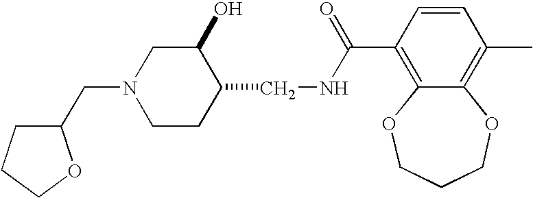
C1(CN2CCC(CNC(C3=C4C(=C(C)C=C3)OCCCO4)=O)C(O)C2)CCCO1
